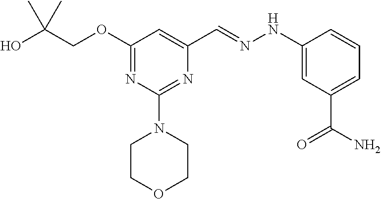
OC(COC1=NC(N2CCOCC2)=NC(C=NNC2=CC(C(N)=O)=CC=C2)=C1)(C)C
